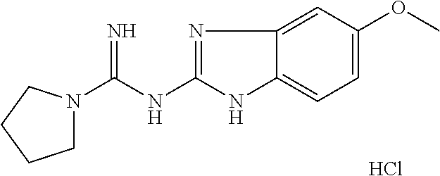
C12=CC=C(OC)C=C1N=C(NC(N1CCCC1)=N)N2.Cl
